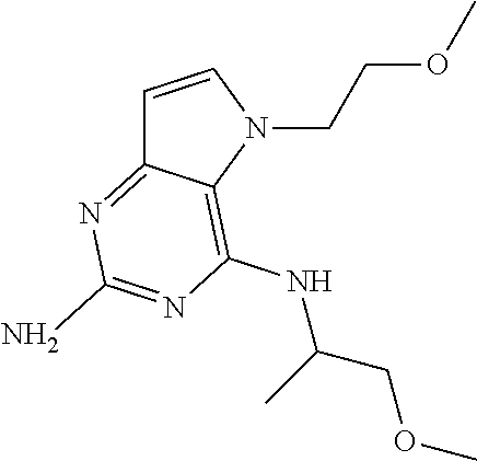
C1=CN(CCOC)C2=C(NC(COC)C)N=C(N)N=C12
